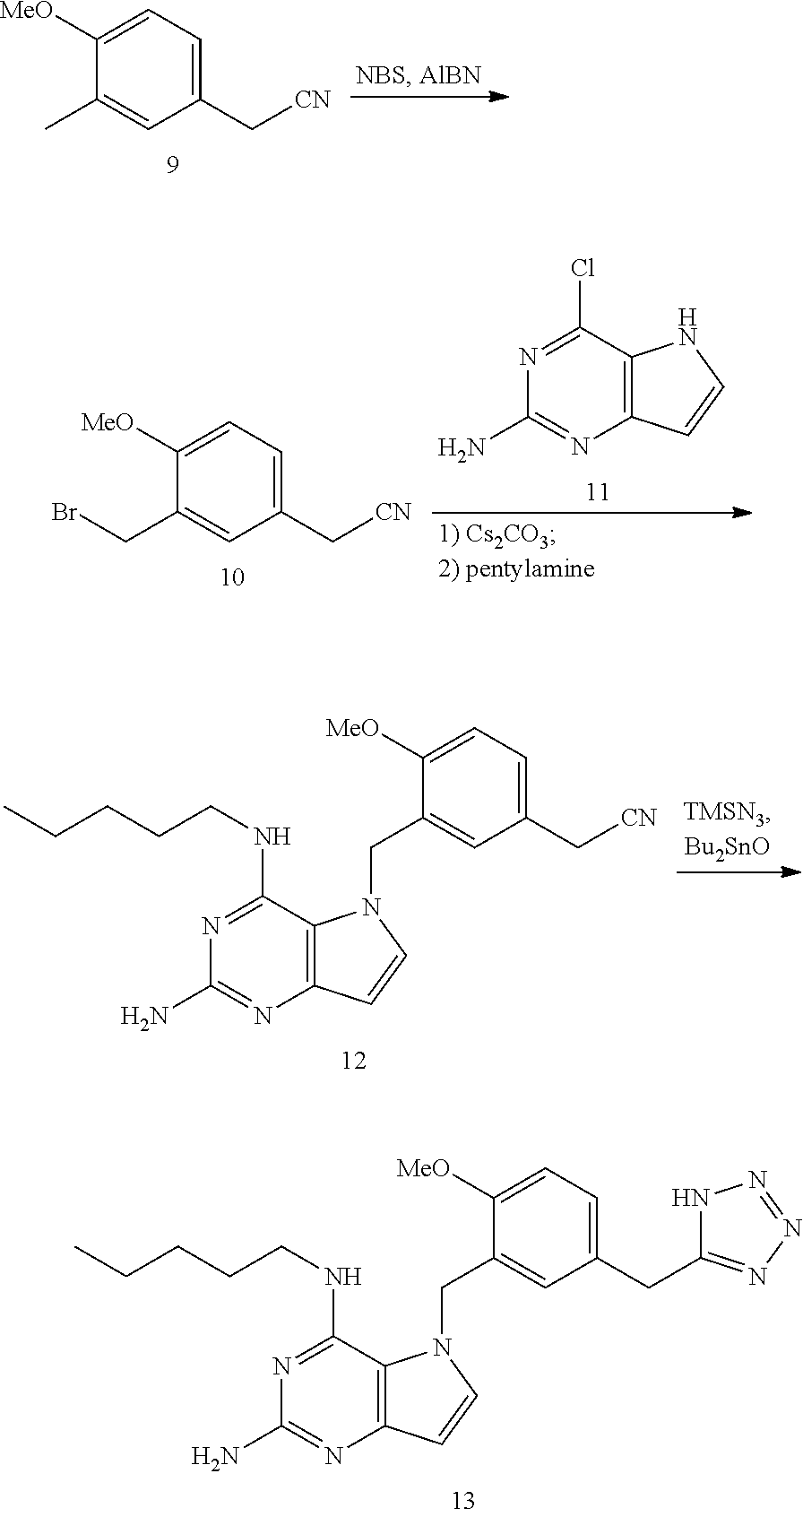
N1=C(NCCCCC)C2=C(N=C1N)C=CN2CC1=CC(CC2=NN=NN2)=CC=C1[MeO].C1([MeO])=CC=C(C[CN])C=C1C.N1=C(NCCCCC)C2=C(N=C1N)C=CN2CC1=CC(C[CN])=CC=C1[MeO].C1([MeO])=CC=C(C[CN])C=C1CBr.N1=C(Cl)C2=C(N=C1N)C=CN2
